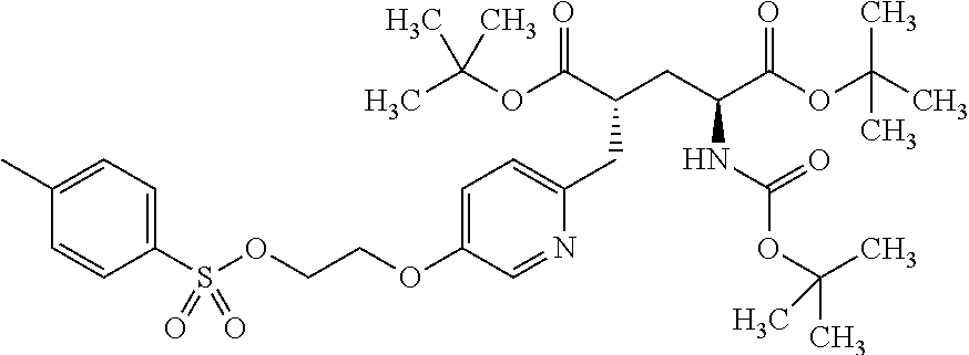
O(CCOC1=CC=C(CC(CC(C(OC(C)(C)C)=O)NC(OC(C)(C)C)=O)C(OC(C)(C)C)=O)N=C1)S(C1=CC=C(C)C=C1)(=O)=O
